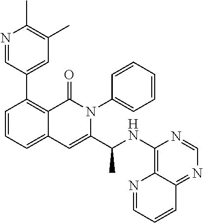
C1=CC=C2C(=C1C1=CC(C)=C(C)N=C1)C(=O)N(C1=CC=CC=C1)C(C(NC1=C3N=CC=CC3=NC=N1)C)=C2
